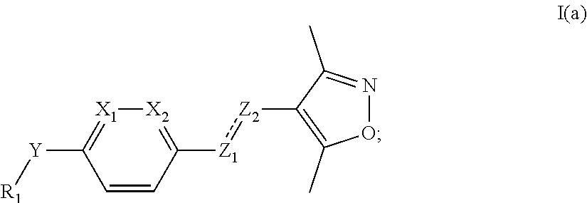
C1([Y][R1])=[X1][X2]=C([Z1]:[Z2]C2=C(C)ON=C2C)C=C1
